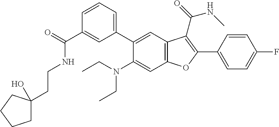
C1=CC=C(C2=CC3=C(C=C2N(CC)CC)OC(C2=CC=C(F)C=C2)=C3C(=O)NC)C=C1C(=O)NCCC1(O)CCCC1
